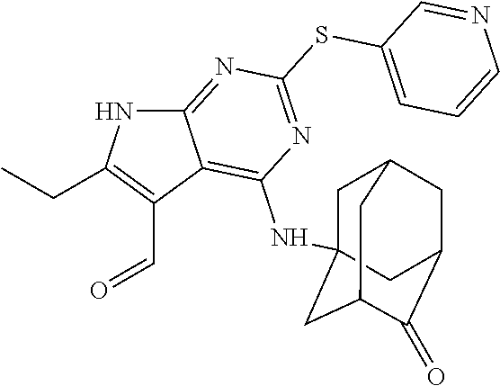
C12=NC(SC3=CC=CN=C3)=NC(NC34CC5CC(C(=O)C(C3)C5)C4)=C1C(C=O)=C(CC)N2
